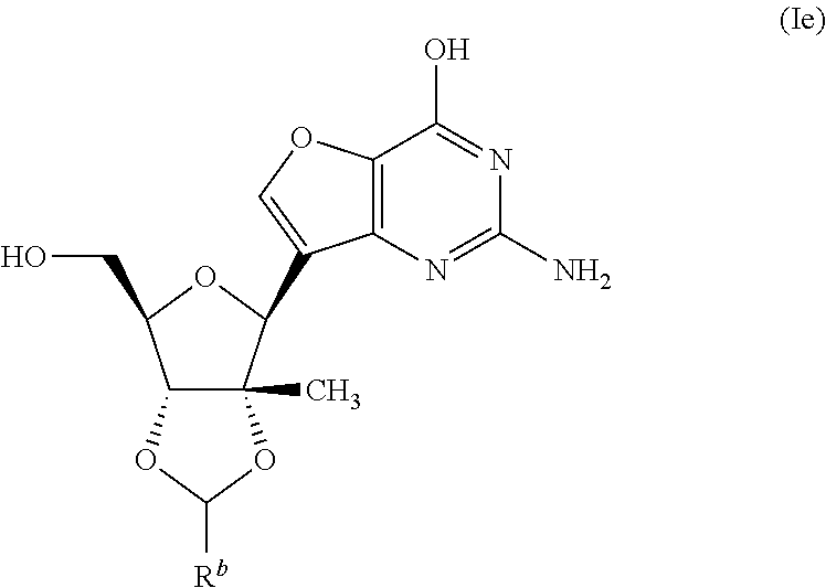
C12C(C)(C(C3=COC4=C3N=C(N)N=C4O)OC1CO)OC([Rb])O2
